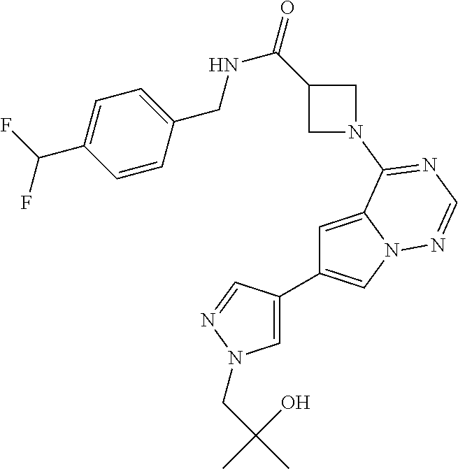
C1=C2N(C=C1C1=CN(CC(C)(O)C)N=C1)N=CN=C2N1CC(C(=O)NCC2=CC=C(C(F)F)C=C2)C1
